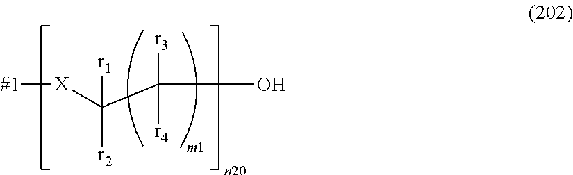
[X]([#1])C(C([r3])([r4])O)([r2])[r1]
